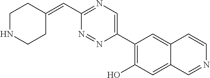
C(C1=NC=C(C2=C(O)C=C3C(=C2)C=CN=C3)N=N1)=C1CCNCC1
